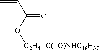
O(C(C=C)=O)[C2H4OC(=O)NHC18H37]
